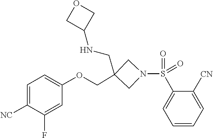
S(=O)(=O)(C1=CC=CC=C1[CN])N1CC(COC2=CC=C([NC])C(F)=C2)(CNC2COC2)C1
